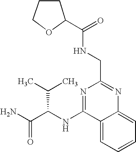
C12=CC=CC=C1N=C(CNC(C1CCCO1)=O)N=C2NC(C(N)=O)C(C)C
